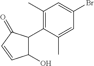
C1(C)=C(C2C(O)C=CC2=O)C(C)=CC(Br)=C1
